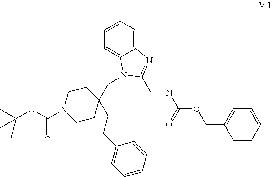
C1=CC=C2C(=C1)N(CC1(CCC3=CC=CC=C3)CCN(C(OC(C)(C)C)=O)CC1)C(CNC(OCC1=CC=CC=C1)=O)=N2
